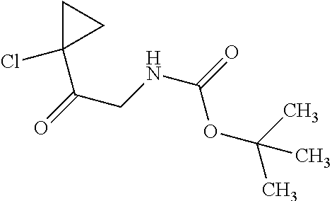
N(C(=O)OC(C)(C)C)CC(=O)C1(Cl)CC1
